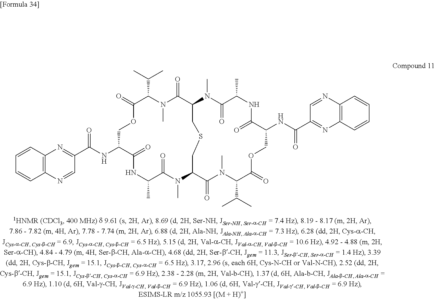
C12=C(C=CC=C1)N=C(C(NC1C(=O)NC(C)C(=O)N(C)C3C(=O)N(C)C(C(C)C)C(=O)OCC(NC(=O)C4=NC5=C(C=CC=C5)N=C4)C(=O)NC(C)C(=O)N(C)C(C(=O)N(C)C(C(C)C)C(=O)OC1)CSC3)=O)C=N2
